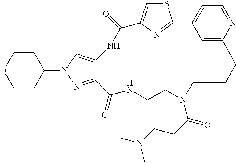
S1C=C2N=C1C1=CC=NC(=C1)CCCN(C(CCN(C)C)=O)CCNC(=O)C1=NN(C3CCOCC3)C=C1NC2=O
